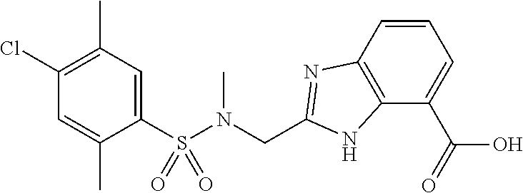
C1(S(N(CC2=NC3=C(N2)C(C(O)=O)=CC=C3)C)(=O)=O)=CC(C)=C(Cl)C=C1C
